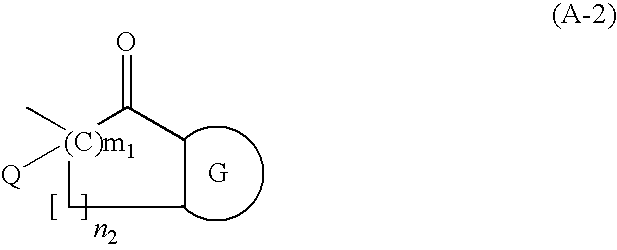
C1CC(=O)[(C)m1](C)([Q])C1
